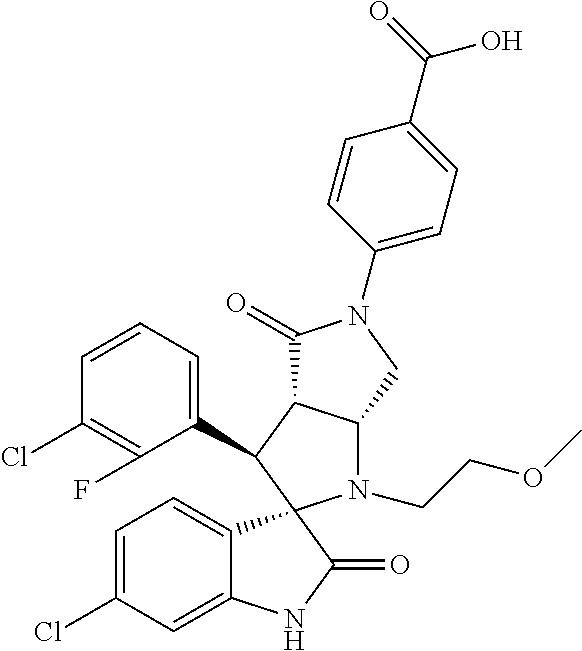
C1(C2C3C(N(CCOC)C24C2=CC=C(Cl)C=C2NC4=O)CN(C2=CC=C(C(=O)O)C=C2)C3=O)=CC=CC(Cl)=C1F
